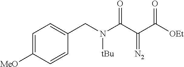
C1=C([MeO])C=CC(CN(C(C(C([OEt])=O)=[N2])=O)[tBu])=C1
